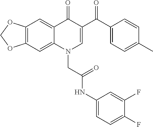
C12=C(C=C3C(=C1)C(=O)C(C(C1=CC=C(C)C=C1)=O)=CN3CC(NC1=CC=C(F)C(F)=C1)=O)OCO2
